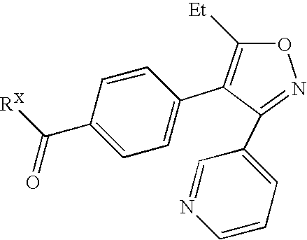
N1=C(C2=CC=CN=C2)C(C2=CC=C(C([RX])=O)C=C2)=C([Et])O1
